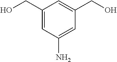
C1=C(CO)C=C(N)C=C1CO
